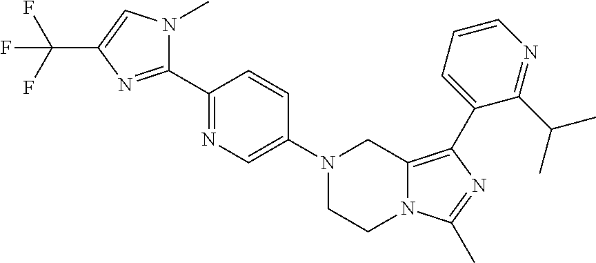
N1(C2=CN=C(C3=NC(C(F)(F)F)=CN3C)C=C2)CCN2C(=C(C3=CC=CN=C3C(C)C)N=C2C)C1
